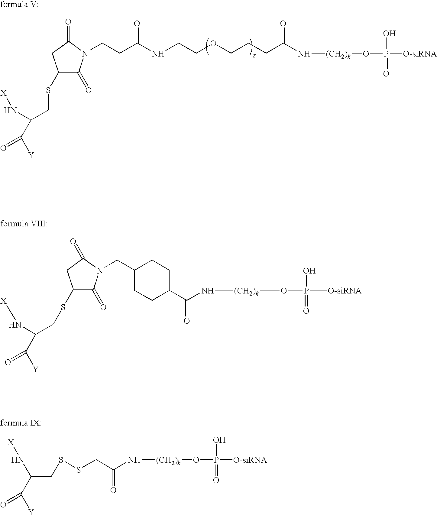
C1(SCC(N[X])C([Y])=O)C(=O)N(CCC(NCCOCCCC(N[(CH2)k]OP([O-siRNA])(O)=O)=O)=O)C(=O)C1.C1(SCC(N[X])C([Y])=O)C(=O)N(CC2CCC(C(N[(CH2)k]OP([O-siRNA])(O)=O)=O)CC2)C(=O)C1.N([(CH2)k]OP([O-siRNA])(O)=O)C(CSSCC(N[X])C([Y])=O)=O
